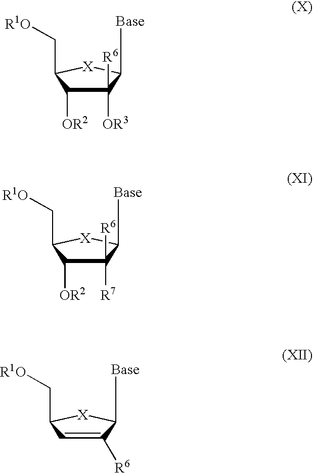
C1([OR3])([R6])C([OR2])C(C[R1O])[X]C1[Base].C1([R7])([R6])C([OR2])C(C[R1O])[X]C1[Base].C1([R6])=CC(C[R1O])[X]C1[Base]
